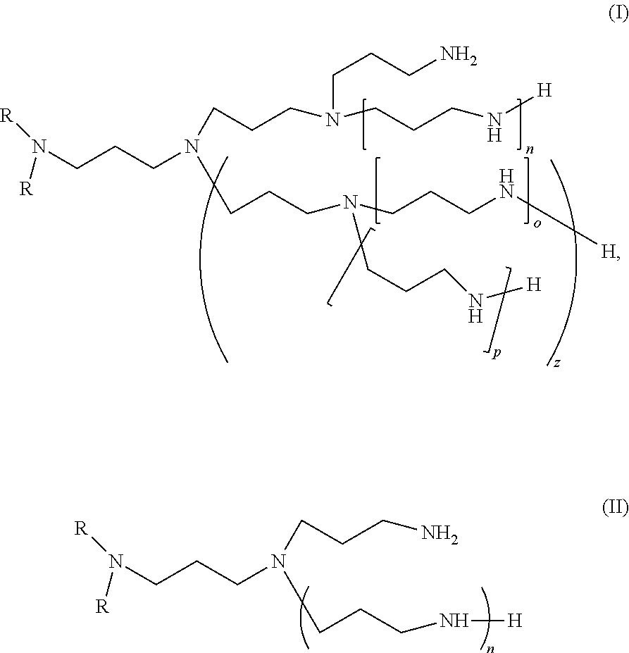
[R]N([R])CCCN(CCCN[H])CCCN.[R]N([R])CCCN(CCCN(CCCN[H])CCCN[H])CCCN(CCCN)CCCN[H]
